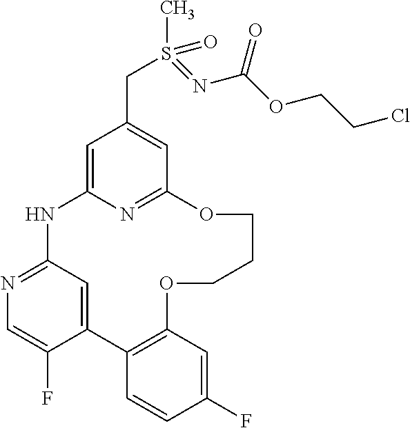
C12=CC(=NC=C1F)NC1=CC(CS(C)(=O)=NC(OCCCl)=O)=CC(=N1)OCCCOC1=C2C=CC(F)=C1
